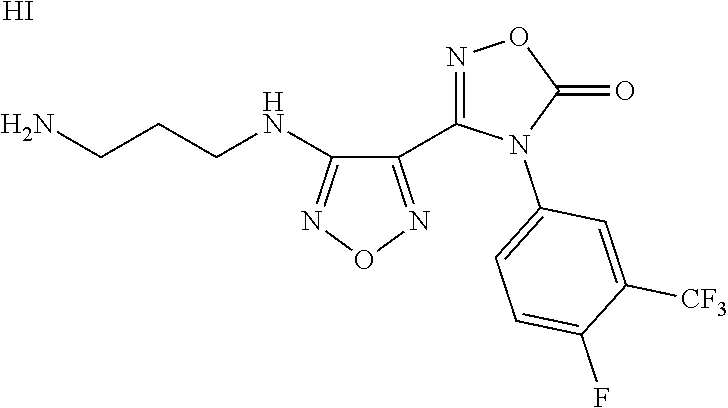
NCCCNC1=NON=C1C1=NOC(=O)N1C1=CC=C(F)C([CF3])=C1.I
